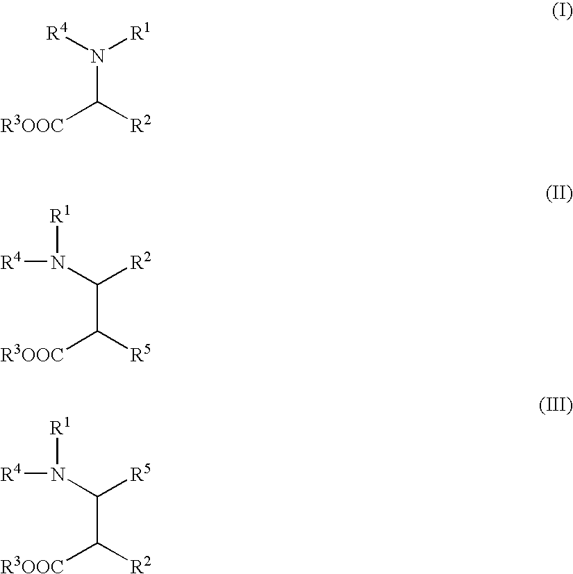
N(C([R2])[R3OOC])([R4])[R1].N(C([R2])C([R5])[R3OOC])([R4])[R1].N(C([R5])C([R2])[R3OOC])([R4])[R1]
